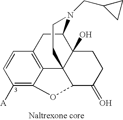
C1([A])=C2C3=C(C=C1)CC1C4(O)C3(C(C(=O)CC4)O2)CCN1CC1CC1
